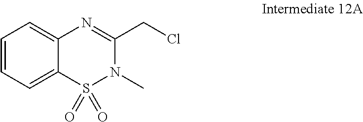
C12=CC=CC=C1S(=O)(=O)N(C)C(CCl)=N2
